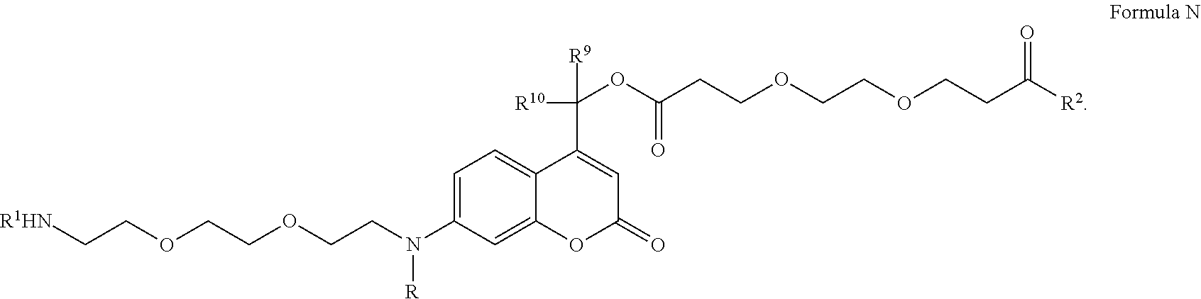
[R1HN]CCOCCOCCN(C1=CC=C2C(=C1)OC(=O)C=C2C([R10])([R9])OC(CCOCCOCCC([R2])=O)=O)[R]
